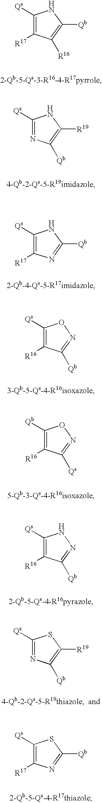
C1([Qb])=C([R16])C([R17])=C([Qs])N1.C1([R19])=C([Qb])N=C([Qs])N1.C1([Qb])=NC([R17])=C([Qs])N1.N1=C([Qb])C([R16])=C([Qs])O1.N1=C([Qs])C([R16])=C([Qb])O1.N1=C([Qb])C([R16])=C([Qs])N1.C1([R19])=C([Qb])N=C([Qs])S1.C1([Qb])=NC([R17])=C([Qs])S1
